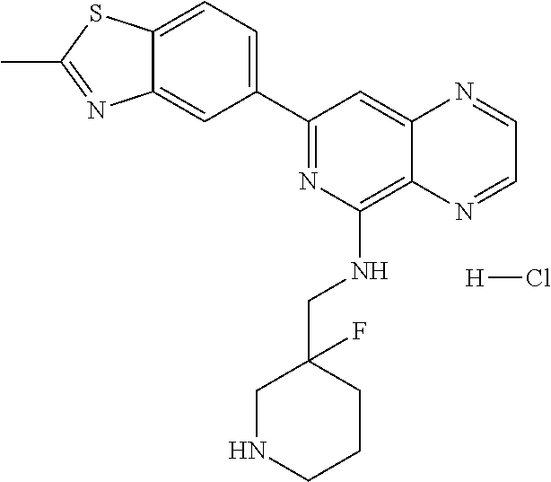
C1(C2=NC(NCC3(F)CNCCC3)=C3C(=C2)N=CC=N3)=CC=C2C(=C1)N=C(C)S2.[H]Cl
